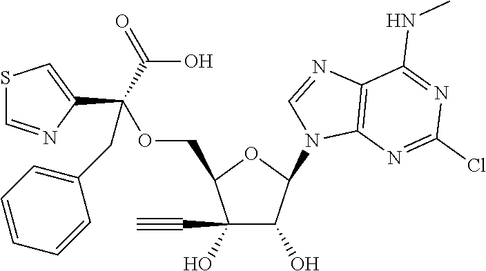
C1(O)(C#C)C(O)C(N2C3=C(N=C2)C(NC)=NC(Cl)=N3)OC1COC(C1=CSC=N1)(C(=O)O)CC1=CC=CC=C1
